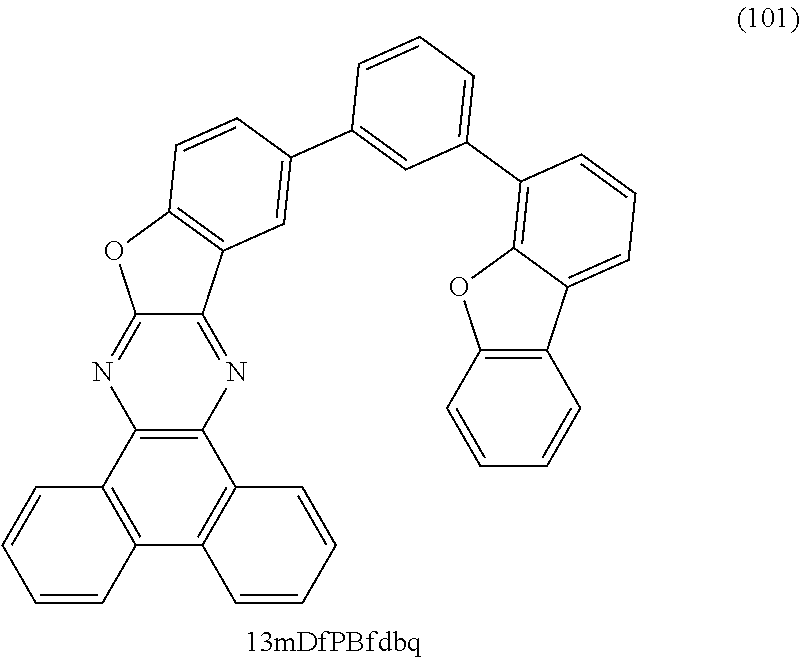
C1(C2=CC3=C(C=C2)OC2=NC4=C(N=C32)C2=C(C3=C4C=CC=C3)C=CC=C2)=CC(C2=C3C(=CC=C2)C2=C(O3)C=CC=C2)=CC=C1
